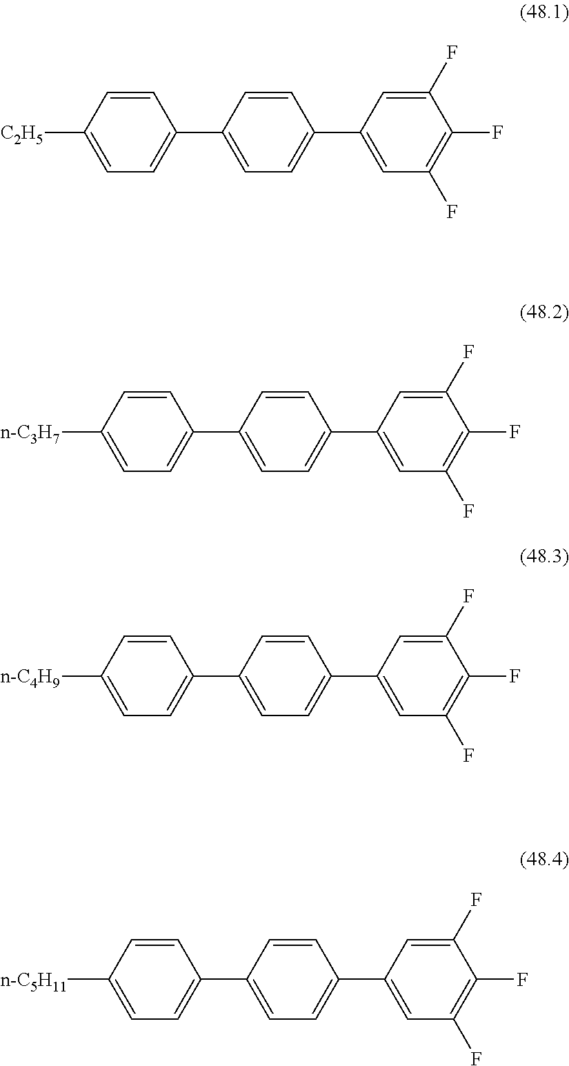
C1([C2H5])=CC=C(C2=CC=C(C3=CC(F)=C(F)C(F)=C3)C=C2)C=C1.C1([n-C4H9])=CC=C(C2=CC=C(C3=CC(F)=C(F)C(F)=C3)C=C2)C=C1.C1([n-C5H11])=CC=C(C2=CC=C(C3=CC(F)=C(F)C(F)=C3)C=C2)C=C1.C1([n-C3H7])=CC=C(C2=CC=C(C3=CC(F)=C(F)C(F)=C3)C=C2)C=C1
